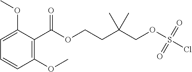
C1(OC)=C(C(OCCC(COS(=O)(=O)Cl)(C)C)=O)C(OC)=CC=C1
